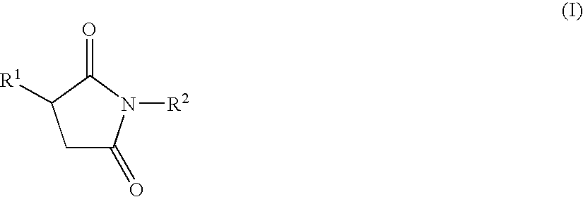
C1C(=O)N([R2])C(=O)C1[R1]
